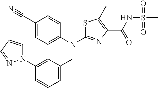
C1(C#N)=CC=C(N(C2=NC(C(=O)NS(C)(=O)=O)=C(C)S2)CC2=CC=CC(N3C=CC=N3)=C2)C=C1
